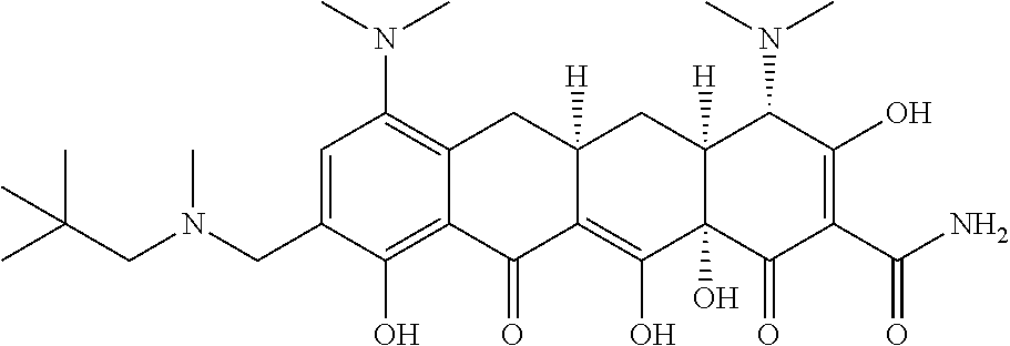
C1=C(CN(CC(C)(C)C)C)C(O)=C2C(=C1N(C)C)CC1([H])C(=C(O)C3(O)C([H])(C1)C(N(C)C)C(O)=C(C(N)=O)C3=O)C2=O
